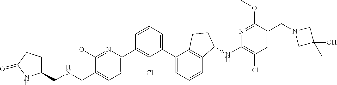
C1(CNCC2=CC=C(C3=C(Cl)C(C4=CC=CC5=C4CCC5NC4=C(Cl)C=C(CN5CC(O)(C)C5)C(OC)=N4)=CC=C3)N=C2OC)CCC(=O)N1
